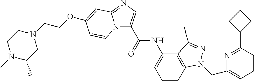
N12C(C(=O)NC3=CC=CC4=C3C(C)=NN4CC3=CC=CC(C4CCC4)=N3)=CN=C1C=C(OCCN1CCN(C)C(C)C1)C=C2
